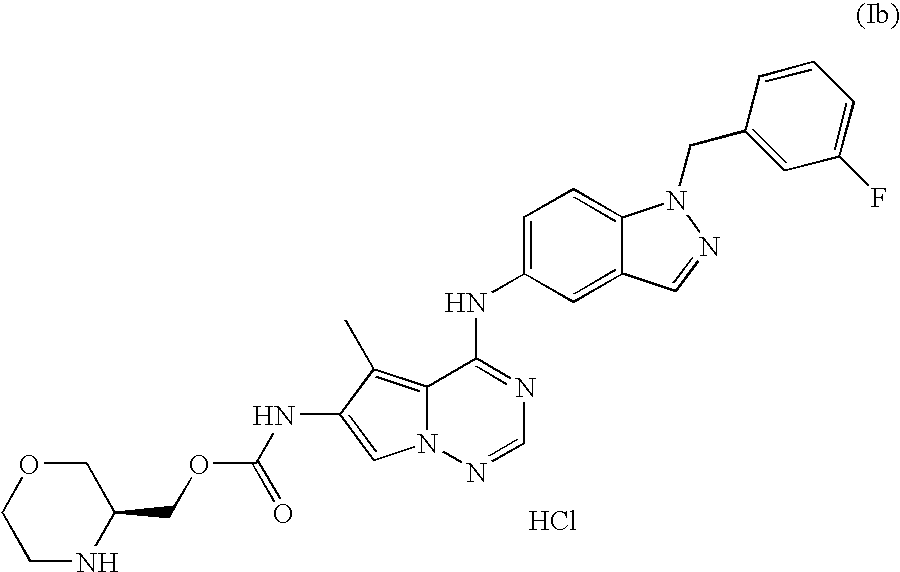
C12=CC(NC3=NC=NN4C3=C(C)C(NC(OCC3COCCN3)=O)=C4)=CC=C1N(CC1=CC(F)=CC=C1)N=C2.Cl
